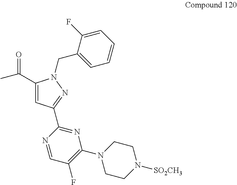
C(=O)(C1=CC(C2=NC(N3CCN([SO2CH3])CC3)=C(F)C=N2)=NN1CC1=CC=CC=C1F)C
